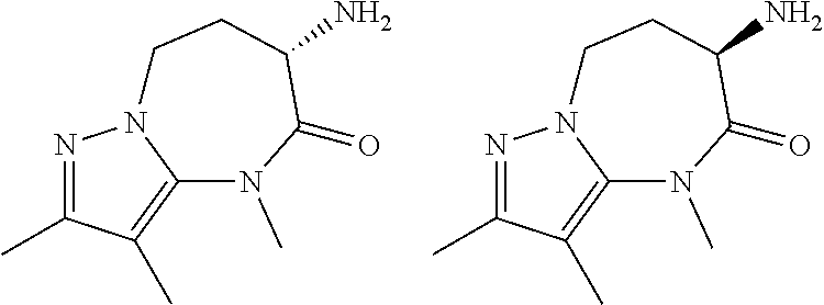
N1=C(C)C(C)=C2N1CCC(N)C(=O)N2C.N1=C(C)C(C)=C2N1CCC(N)C(=O)N2C
